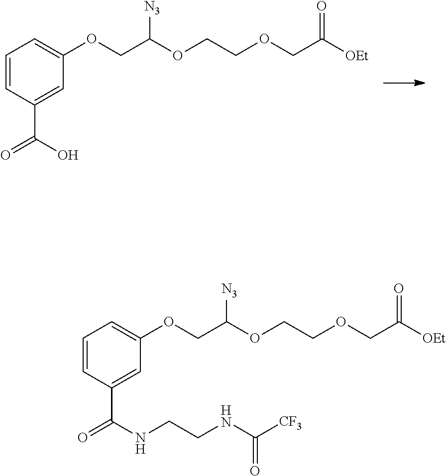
C1=CC(C(O)=O)=CC(OCC([N3])OCCOCC([OEt])=O)=C1.C1=CC(C(NCCNC([CF3])=O)=O)=CC(OCC([N3])OCCOCC([OEt])=O)=C1
